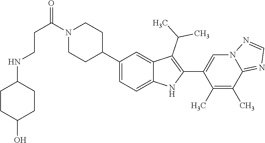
N1(C(CCNC2CCC(O)CC2)=O)CCC(C2=CC=C3C(=C2)C(C(C)C)=C(C2=CN4C(=NC=N4)C(C)=C2C)N3)CC1
